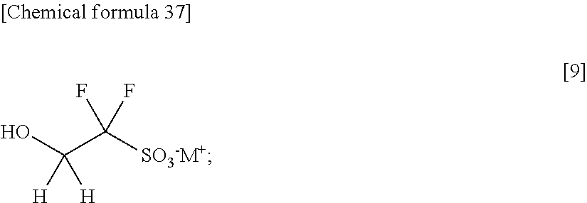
C(C([SO3-M+])(F)F)(O)([H])[H]
